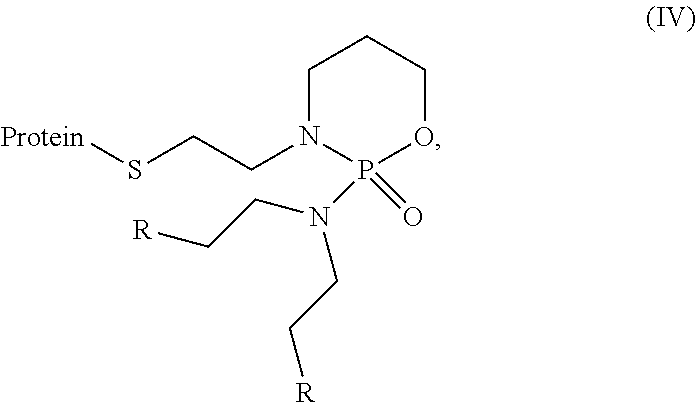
C1N(CCS[Protein])P(=O)(N(CC[R])CC[R])OCC1
